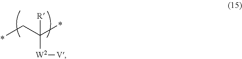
CCC(C)([W2][V])[R]
